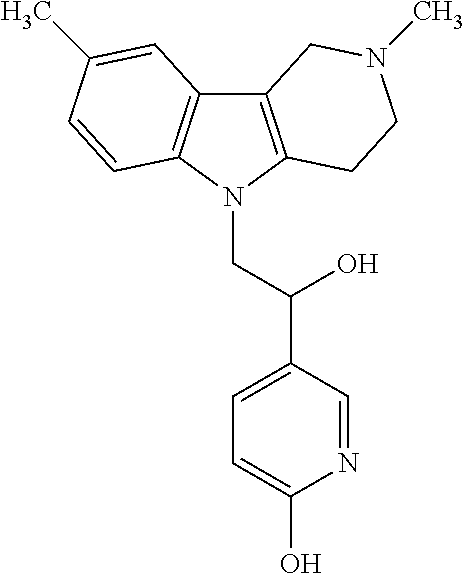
C12=C(N(CC(C3=CC=C(O)N=C3)O)C3=C1C=C(C)C=C3)CCN(C)C2
